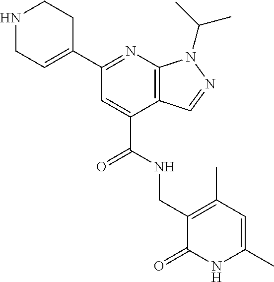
C1(C2=NC3=C(C(C(NCC4=C(C)C=C(C)NC4=O)=O)=C2)C=NN3C(C)C)=CCNCC1
